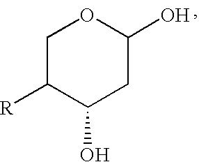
C1C([R])C(O)CC(O)O1
